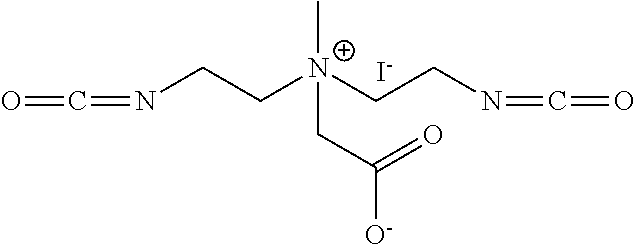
O=C=NCC[N+](CCN=C=O)(C)CC([O-])=O.[I-]
